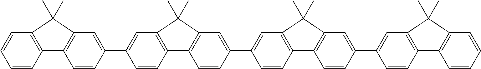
C1=CC=CC2=C1C1=C(C=C(C3=CC4=C(C=C3)C3=C(C=C(C5=CC6=C(C=C5)C5=C(C=C(C7=CC8=C(C=C7)C7=C(C=CC=C7)C8(C)C)C=C5)C6(C)C)C=C3)C4(C)C)C=C1)C2(C)C
